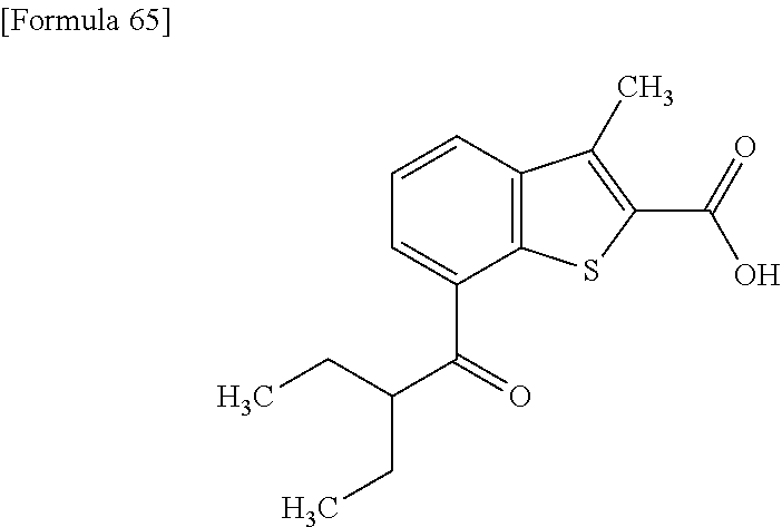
C1=C(C(C(CC)CC)=O)C2=C(C=C1)C(C)=C(C(=O)O)S2
